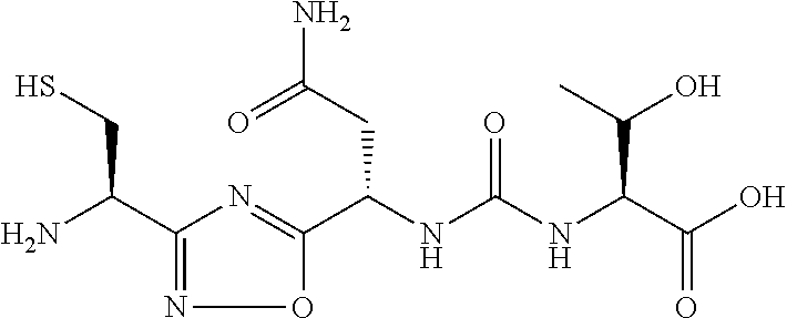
C(NC(NC(C(O)=O)C(O)C)=O)(C1=NC(C(N)CS)=NO1)CC(N)=O
